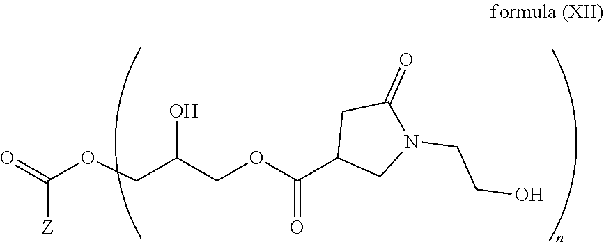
O=C(OCC(COC(C1CN(CCO)C(=O)C1)=O)O)[Z]
